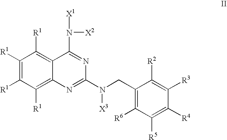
C1([R1])=C([R1])C([R1])=C2C(=C1[R1])C(N([X1])[X2])=NC(N(CC1=C([R6])C([R5])=C([R4])C([R3])=C1[R2])[X3])=N2
